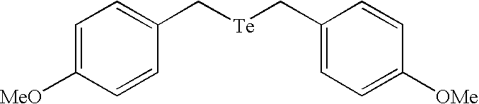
C1=C([MeO])C=CC(C[Te]CC2=CC=C([OMe])C=C2)=C1
